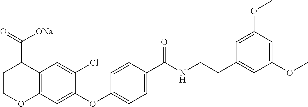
C12=C(C=C(OC3=CC=C(C(NCCC4=CC(OC)=CC(OC)=C4)=O)C=C3)C(Cl)=C1)OCCC2C(=O)[ONa]
